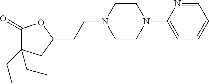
C1(=O)C(CC)(CC)CC(CCN2CCN(C3=CC=CC=N3)CC2)O1
